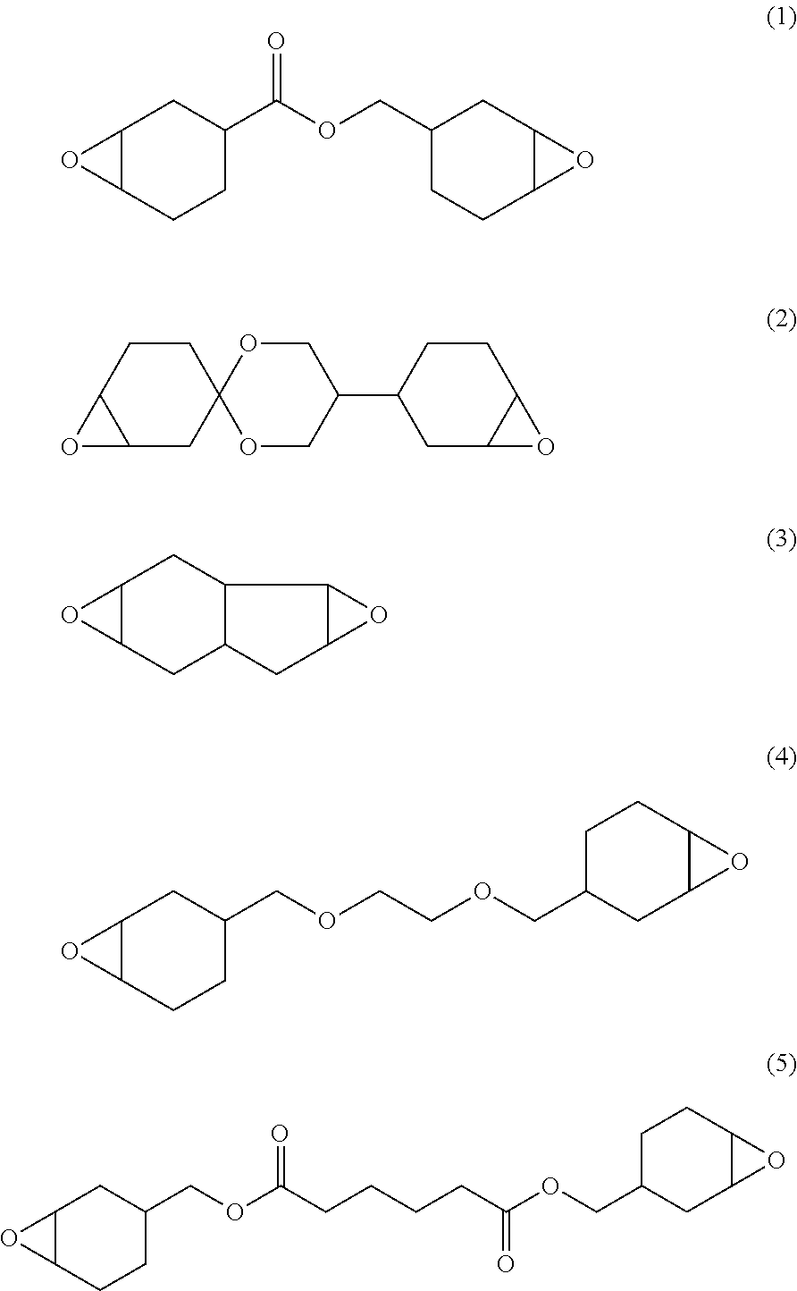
O=C(OCC1CCC2C(C1)O2)C1CC2C(CC1)O2.O1CC(C2CC3C(CC2)O3)COC12CCC1C(C2)O1.C12C(CC3C(C1)C1C(C3)O1)O2.C(OCCOCC1CC2C(CC1)O2)C1CC2C(CC1)O2.C(OC(CCCCC(OCC1CC2C(CC1)O2)=O)=O)C1CC2C(CC1)O2
